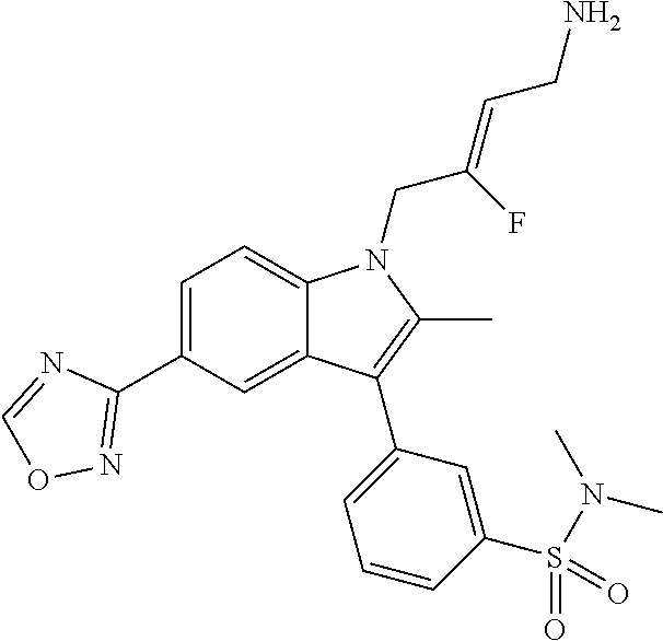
C1=C(C2=NOC=N2)C=C2C(=C1)N(CC(=CCN)F)C(C)=C2C1=CC=CC(S(N(C)C)(=O)=O)=C1
